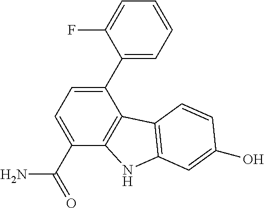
C1(C2=CC=CC=C2F)=CC=C(C(=O)N)C2=C1C1=C(N2)C=C(O)C=C1
